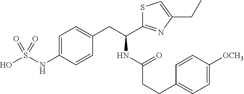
C1=C(NS(O)(=O)=O)C=CC(CC(NC(=O)CCC2=CC=C([OCH3])C=C2)C2=NC(CC)=CS2)=C1
